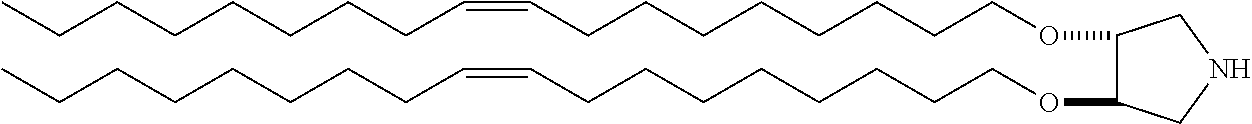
O(CCCCCCCCC=CCCCCCCCC)C1C(OCCCCCCCCC=CCCCCCCCC)CNC1
